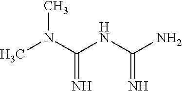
CN(C(NC(N)=N)=N)C
